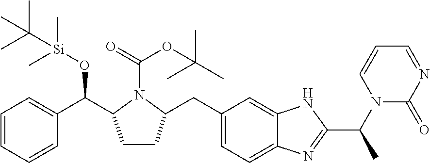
C1=CC=CC(C(C2CCC(CC3=CC=C4C(=C3)NC(C(N3C(=O)N=CC=C3)C)=N4)N2C(=O)OC(C)(C)C)O[Si](C)(C)C(C)(C)C)=C1
